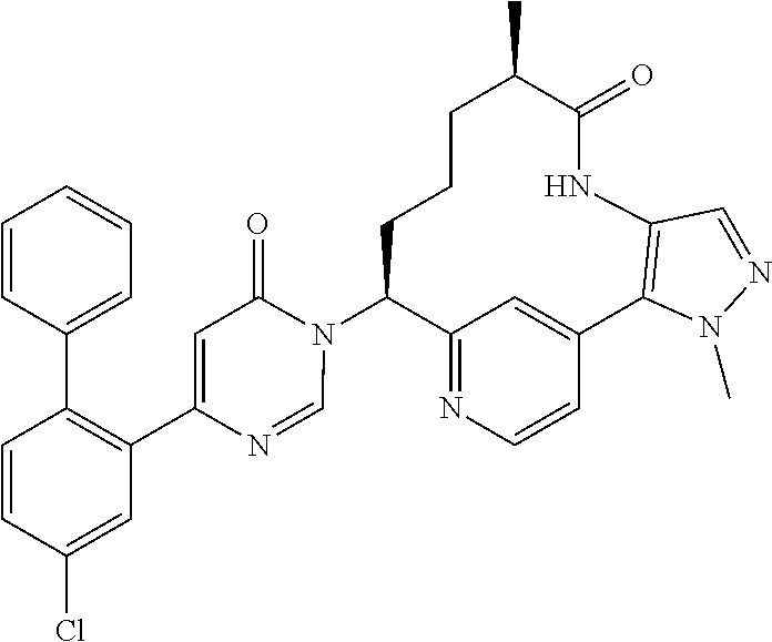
C12=NC=CC(=C1)C1=C(NC(=O)C(C)CCCC2N2C(=O)C=C(C3=C(C4=CC=CC=C4)C=CC(Cl)=C3)N=C2)C=NN1C
